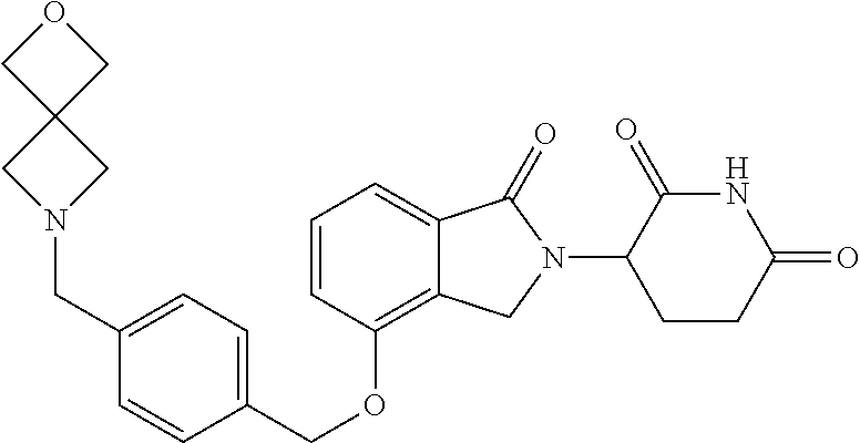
C(OC1=C2C(=CC=C1)C(=O)N(C1C(=O)NC(=O)CC1)C2)C1=CC=C(CN2CC3(C2)COC3)C=C1
